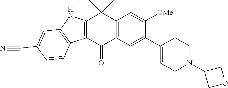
C12=C(C(=O)C3=C(C1(C)C)C=C([OMe])C(C1=CCN(C4COC4)CC1)=C3)C1=C(N2)C=C(C#N)C=C1
